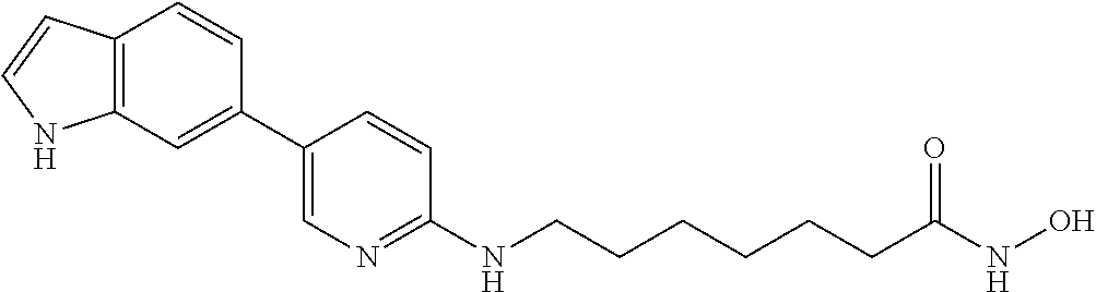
C1(C2=CC3=C(C=C2)C=CN3)=CN=C(NCCCCCCC(NO)=O)C=C1
